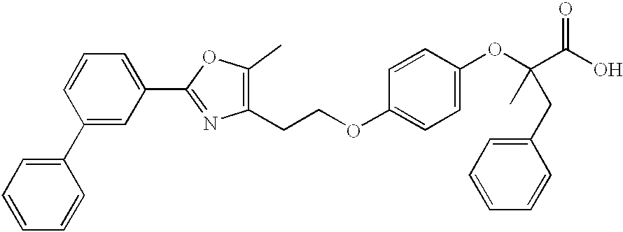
C1=CC(C2=CC(C3=NC(CCOC4=CC=C(OC(C(O)=O)(CC5=CC=CC=C5)C)C=C4)=C(C)O3)=CC=C2)=CC=C1
